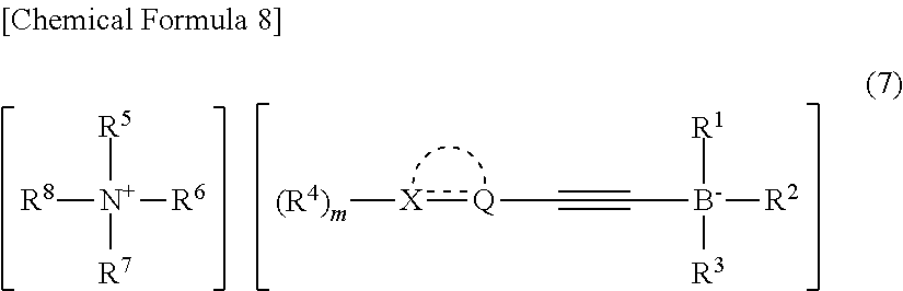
[R8][N+]([R5])([R7])[R6].[(R4)m][X]:[Q]C#C[B-]([R1])([R3])[R2]
